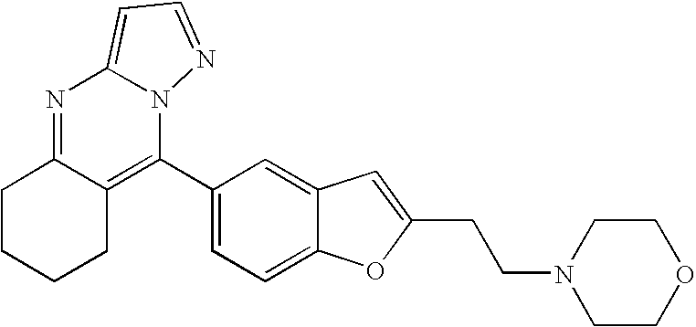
N1=C2C(=C(C3=CC=C4C(=C3)C=C(CCN3CCOCC3)O4)N3C1=CC=N3)CCCC2
